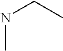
C(NC)C
